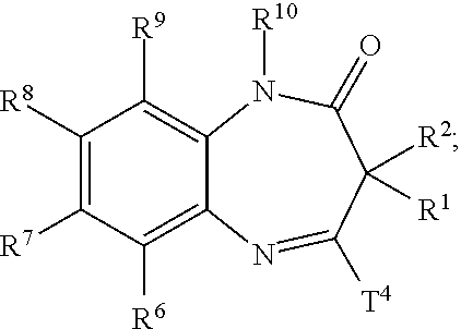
C1([R8])=C([R7])C([R6])=C2C(=C1[R9])N([R10])C(=O)C([R2])([R1])C([T4])=N2
